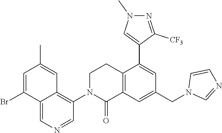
C1N(C2=C3C(=CN=C2)C(Br)=CC(C)=C3)C(=O)C2=C(C1)C(C1=CN(C)N=C1[CF3])=CC(CN1C=NC=C1)=C2
